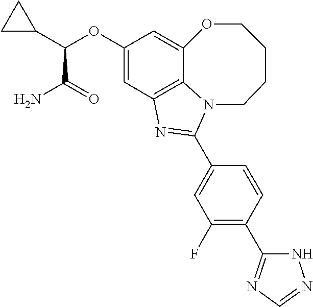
C12=C3C=C(OC(C4CC4)C(=O)N)C=C1OCCCCN2C(C1=CC(F)=C(C2=NC=NN2)C=C1)=N3
